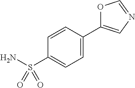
C1(S(N)(=O)=O)=CC=C(C2=CN=CO2)C=C1
